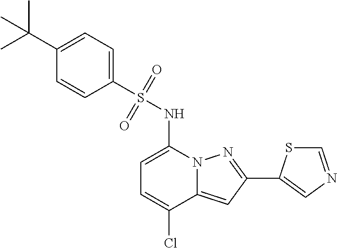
C1=C(NS(C2=CC=C(C(C)(C)C)C=C2)(=O)=O)N2C(=CC(C3=CN=CS3)=N2)C(Cl)=C1
